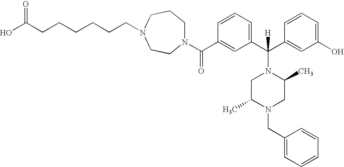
OC(CCCCCCN1CCN(C(C2=CC(C(N3CC(C)N(CC4=CC=CC=C4)CC3C)(C3=CC(O)=CC=C3)[H])=CC=C2)=O)CCC1)=O
